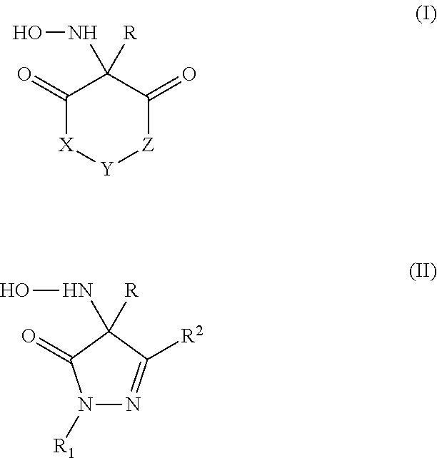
C1(=O)[X][Y][Z]C(=O)C1(NO)[R].N1([R1])N=C([R2])C(NO)([R])C1=O
